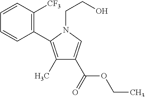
C1(C)=C(C2=C([CF3])C=CC=C2)N(CCO)C=C1C(=O)OCC
